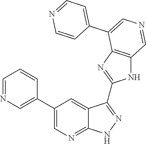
C1=NC=C(C2=CN=C3C(=C2)C(C2=NC4=C(N2)C=NC=C4C2=CC=NC=C2)=NN3)C=C1
